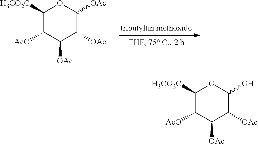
C1([H3CO2C])C([AcO])C([OAc])C([OAc])C([OAc])O1.C1([H3CO2C])C([AcO])C([OAc])C([OAc])C(O)O1
